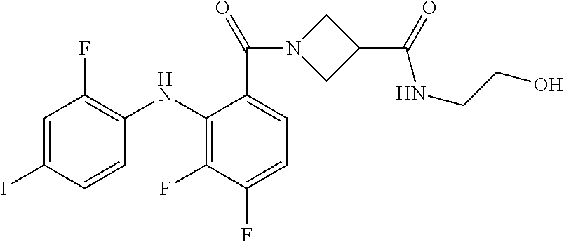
C1=C(I)C=CC(NC2=C(F)C(F)=CC=C2C(N2CC(C(=O)NCCO)C2)=O)=C1F
